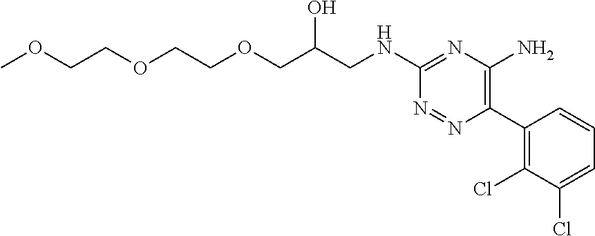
C1(C2=C(N)N=C(NCC(COCCOCCOC)O)N=N2)=C(Cl)C(Cl)=CC=C1
